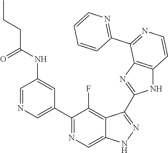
C1=NC=C(C2=NC=C3C(=C2F)C(C2=NC4=C(N2)C=CN=C4C2=NC=CC=C2)=NN3)C=C1NC(CCC)=O
